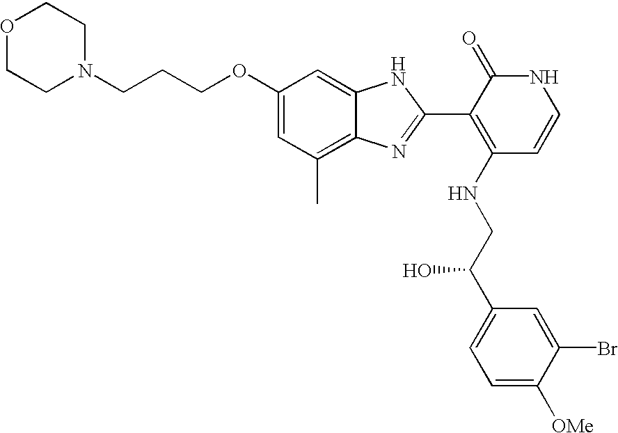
C1(OCCCN2CCOCC2)=CC(C)=C2C(=C1)NC(C1=C(NCC(C3=CC=C([OMe])C(Br)=C3)O)C=CNC1=O)=N2
